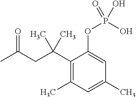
C1(C(CC(=O)C)(C)C)=C(C)C=C(C)C=C1OP(O)(=O)O
